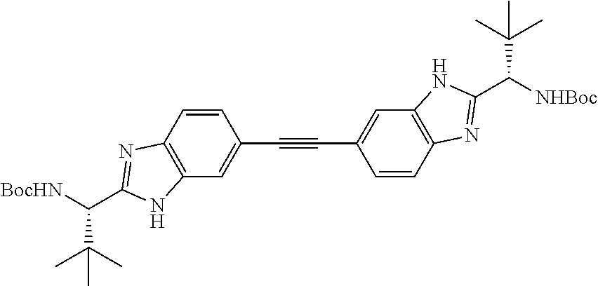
C([BocHN])(C(C)(C)C)C1=NC2=C(C=C(C#CC3=CC4=C(C=C3)N=C(C([NHBoc])C(C)(C)C)N4)C=C2)N1
